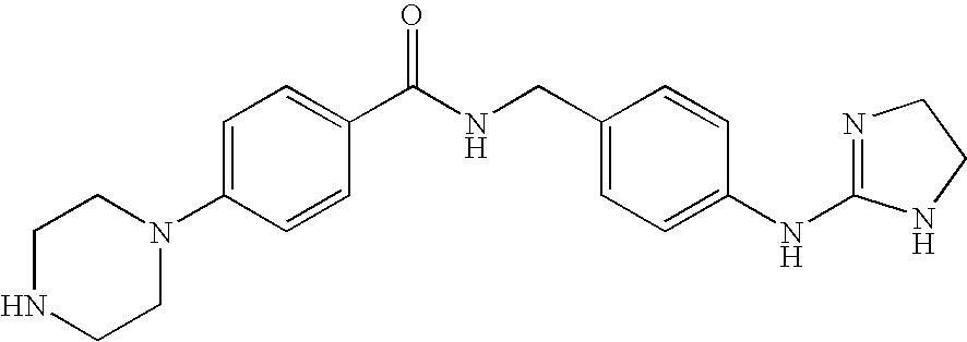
C1=C(N2CCNCC2)C=CC(C(NCC2=CC=C(NC3=NCCN3)C=C2)=O)=C1
